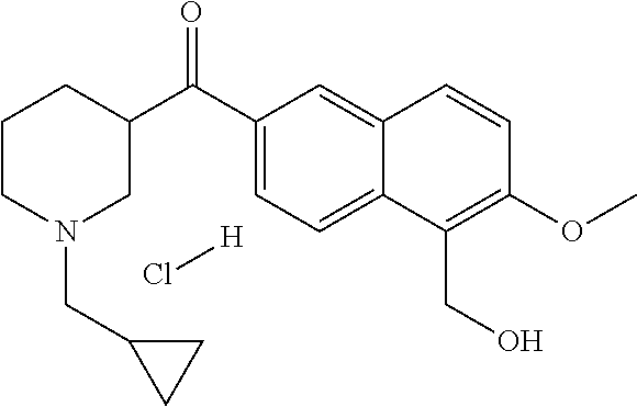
C12=CC(C(C3CCCN(CC4CC4)C3)=O)=CC=C1C(CO)=C(OC)C=C2.Cl[H]
